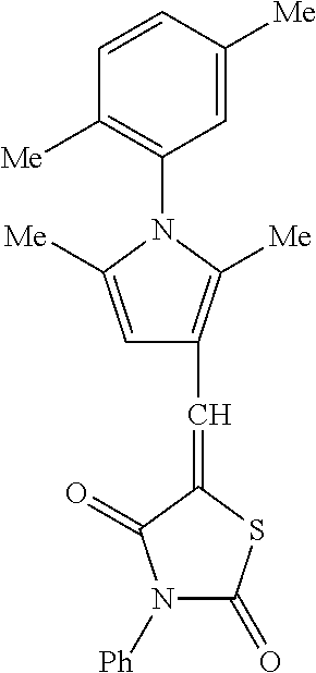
[Ph]N1C(=O)SC(=CC2=C([Me])N(C3=C([Me])C=CC([Me])=C3)C([Me])=C2)C1=O
